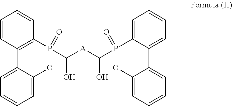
C1=CC2=C(C=C1)P(C([A]C(P1(=O)OC3=CC=CC=C3C3=CC=CC=C13)O)O)(=O)OC1=CC=CC=C21
